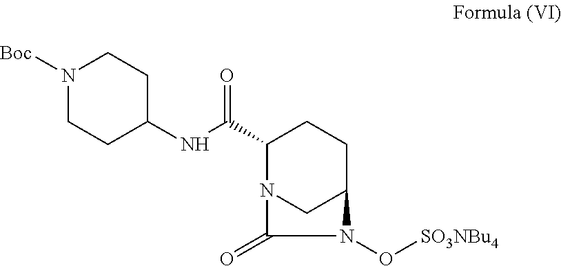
C1(C(NC2CCN([Boc])CC2)=O)N2CC(CC1)N(O[SO3NBu4])C2=O
